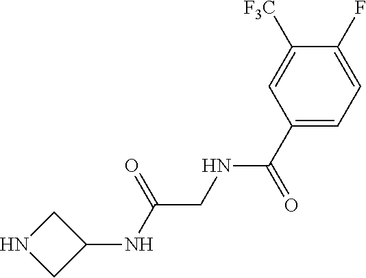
C1([F3C])=CC(C(NCC(NC2CNC2)=O)=O)=CC=C1F
